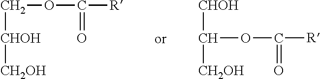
C(OC([R])=O)[CHOH][CH2OH].[CHOH]C([CH2OH])OC([R])=O
